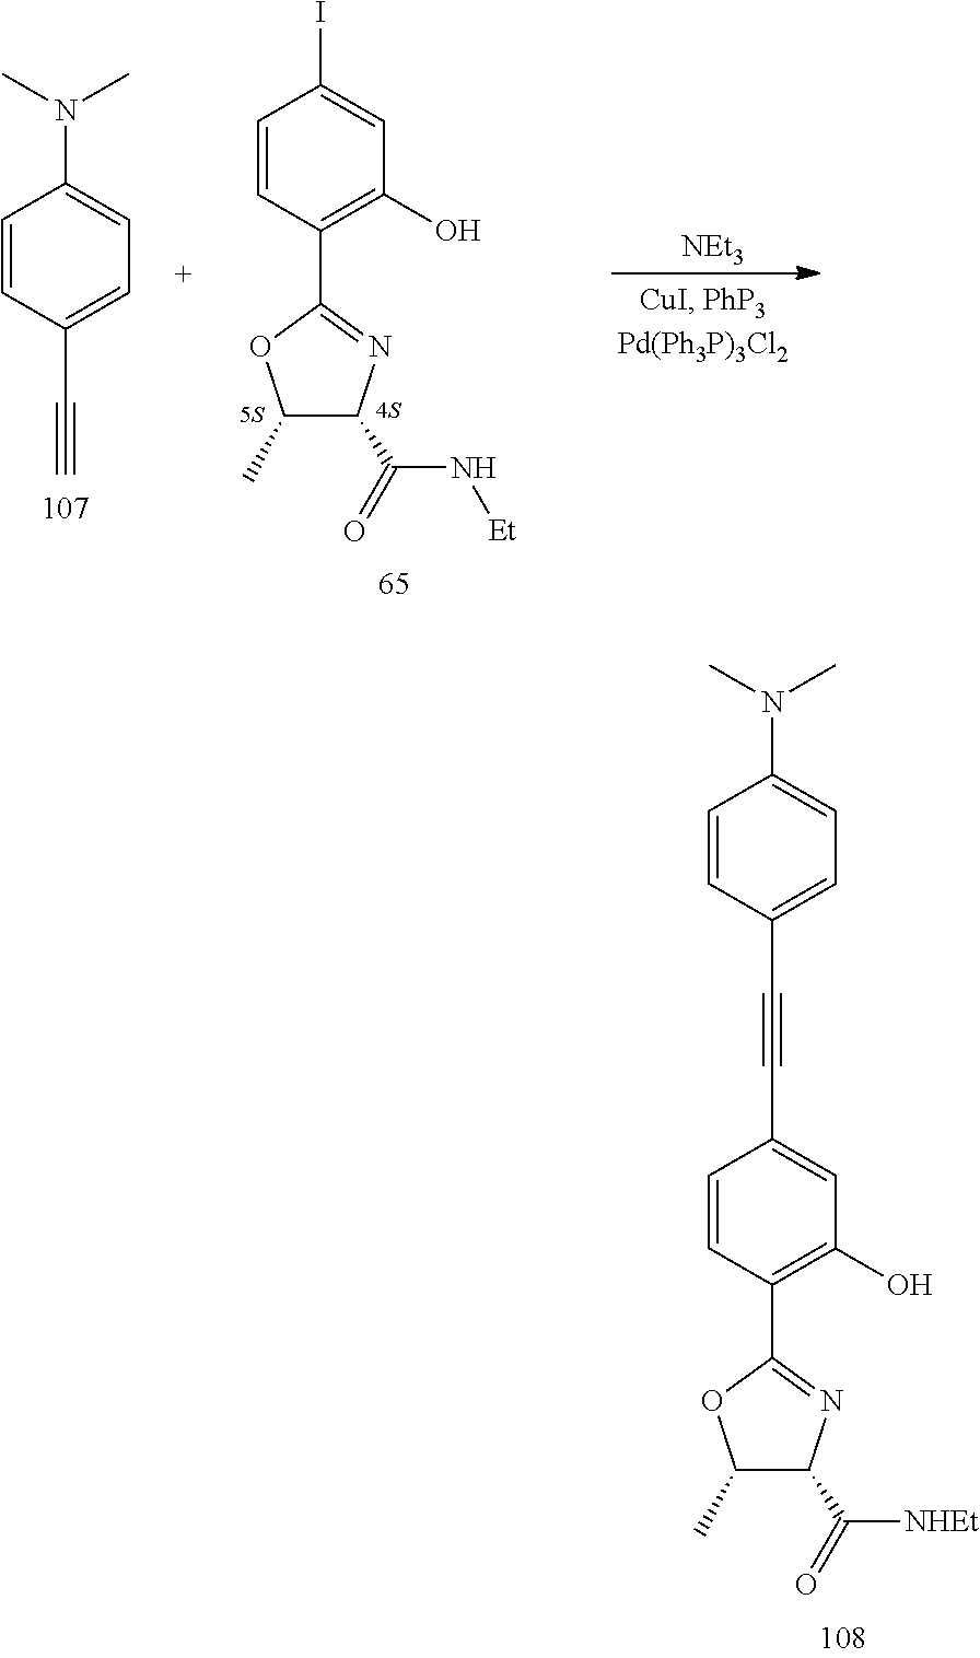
C1=CC(C2=NC(C(=O)N[Et])C(C)O2)=C(O)C=C1I.C1=CC(C#C)=CC=C1N(C)C.[NEt3].C1=CC(C2=NC(C(=O)[NHEt])C(C)O2)=C(O)C=C1C#CC1=CC=C(N(C)C)C=C1
